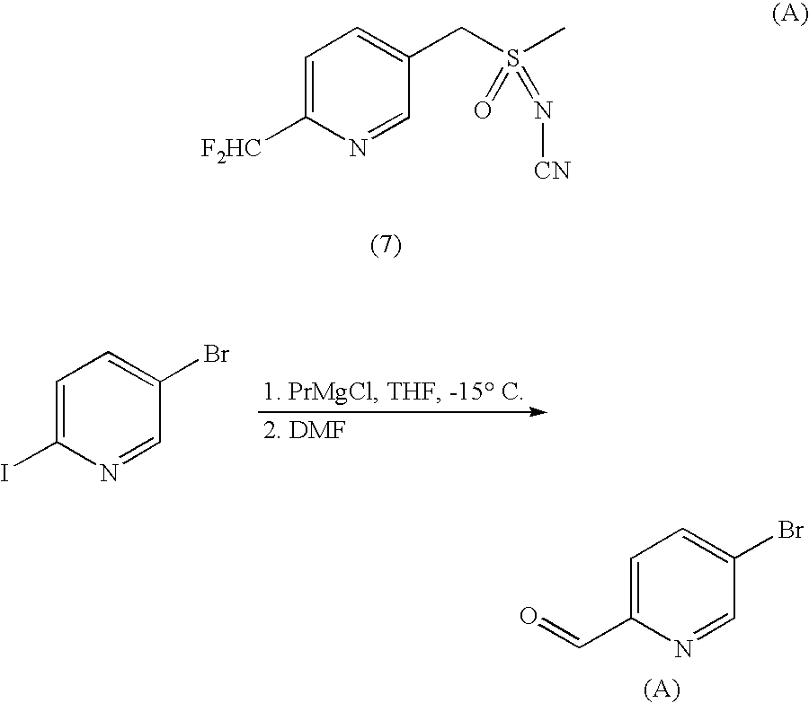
C1=C(C=O)N=CC(Br)=C1.C1=C(I)N=CC(Br)=C1.C1=C([F2HC])N=CC(CS(=N[CN])(=O)C)=C1
